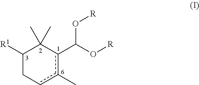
C1([R1])Ccc(C)c(C(O[R])O[R])C1(C)C
